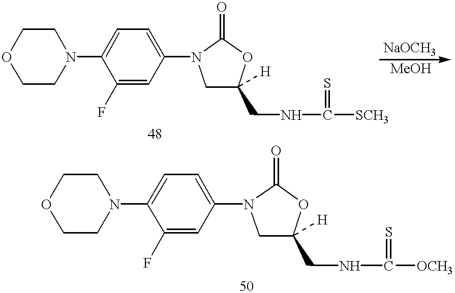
C1CN(C2=CC=C(N3CC(CNC([SCH3])=S)([H])OC3=O)C=C2F)CCO1.C1CN(C2=CC=C(N3CC(CNC(=S)[OCH3])([H])OC3=O)C=C2F)CCO1
